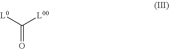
C(=O)([L00])[L0]
